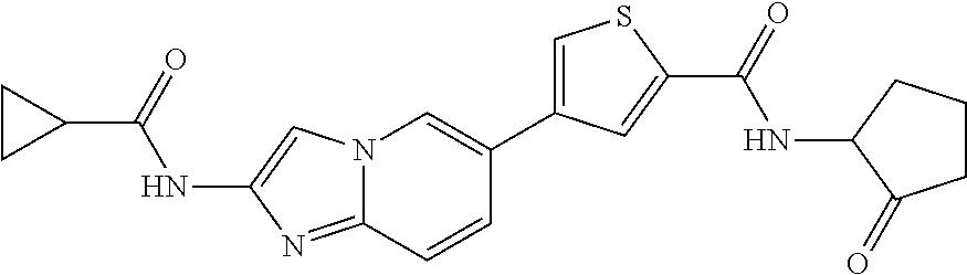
N12C(=NC(NC(C3CC3)=O)=C1)C=CC(C1=CSC(C(NC3CCCC3=O)=O)=C1)=C2
